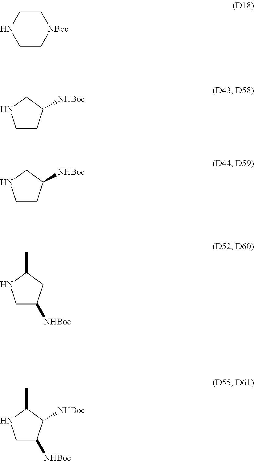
C1CNCC[NBoc]1.C1CC([NHBoc])CN1.C1CC([NHBoc])CN1.C1C([NHBoc])CC(C)N1.C1C([NHBoc])C([NHBoc])C(C)N1
